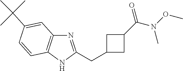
C(C1CC(C(N(OC)C)=O)C1)C1=NC2=C(N1)C=CC(C(C)(C)C)=C2
